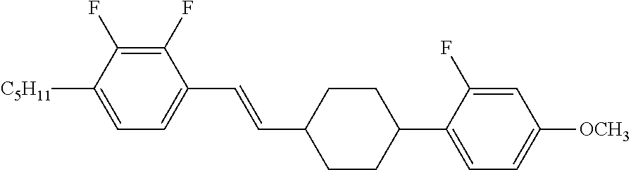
C1(F)=C(F)C([C5H11])=CC=C1C=CC1CCC(C2=CC=C([OCH3])C=C2F)CC1
